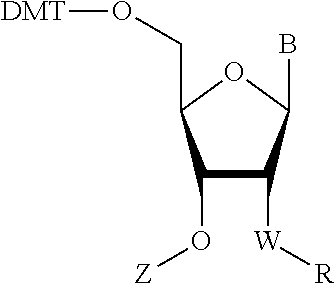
C1(O[Z])C([W][R])C(B)OC1CO[DMT]
